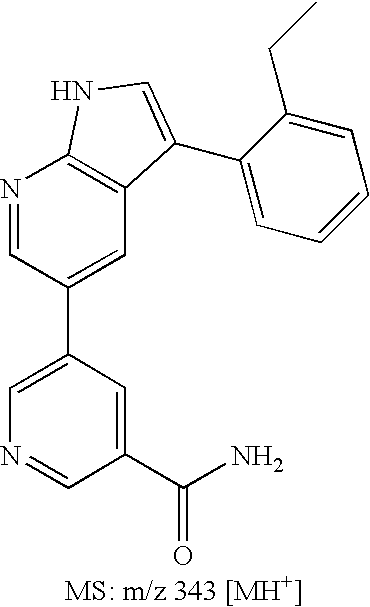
C1=C(C2=CC3=C(N=C2)NC=C3C2=CC=CC=C2CC)C=C(C(N)=O)C=N1
